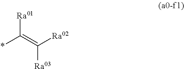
*C(=C([Ra02])[Ra03])[Ra01]
